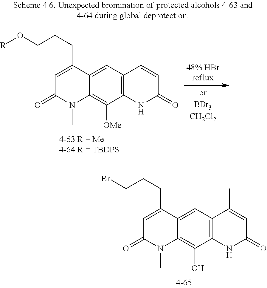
C1=C(CCCBr)C2=CC3=C(C(O)=C2N(C)C1=O)NC(=O)C=C3C.C1=C(CCCO[R])C2=CC3=C(C([OMe])=C2N(C)C1=O)NC(=O)C=C3C
